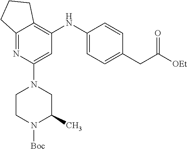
C12=NC(N3CCN([Boc])C(C)C3)=CC(NC3=CC=C(CC([OEt])=O)C=C3)=C1CCC2
